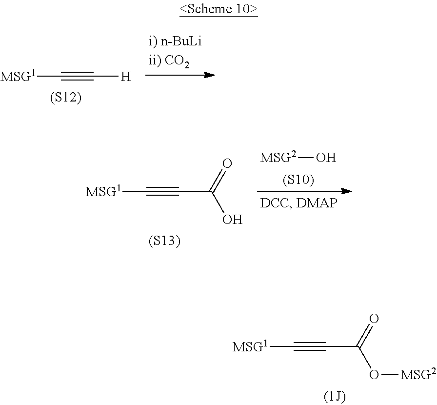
[MSG1]C#C[H].[(S12)].[MSG2]O.[(S10)].[MSG1]C#CC(O)=O.[(S13)].[MSG1]C#CC(O[MSG2])=O
